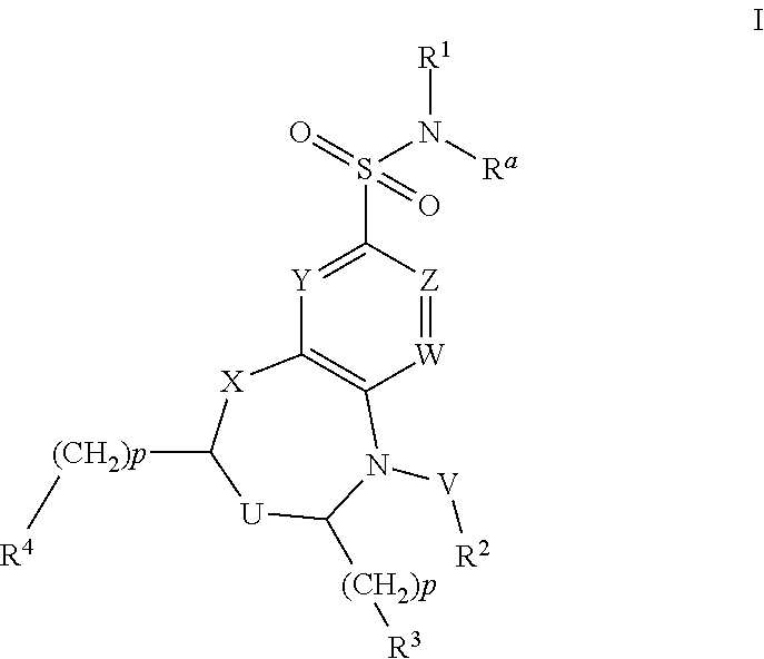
[Y]1=C(S(N([Ra])[R1])(=O)=O)[Z]=[W]C2=C1[X]C([(CH2)p][R4])[U]C([(CH2)p][R3])N2[V][R2]
